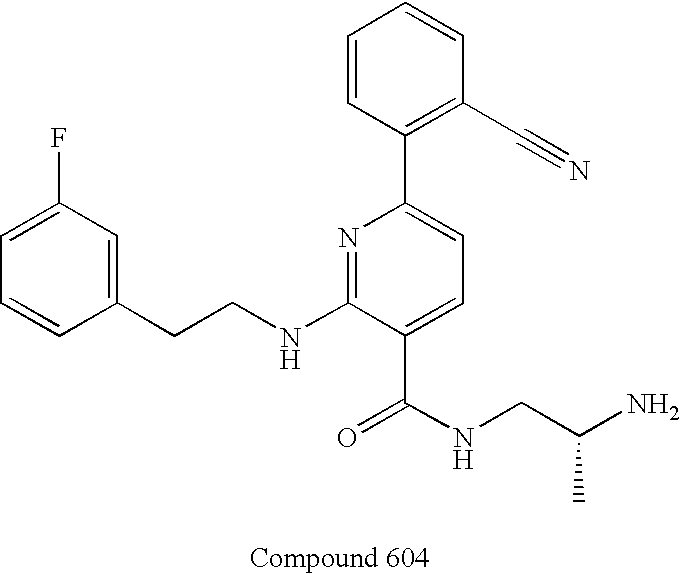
C1=CC(CCNC2=NC(C3=C(C#N)C=CC=C3)=CC=C2C(NCC(N)C)=O)=CC(F)=C1
